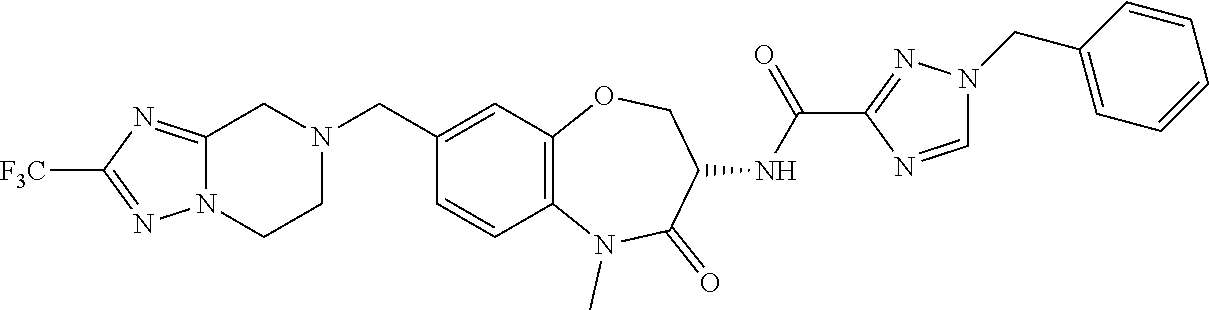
C12=C(C=C(CN3CCN4C(=NC([F3C])=N4)C3)C=C1)OCC(NC(=O)C1=NN(CC3=CC=CC=C3)C=N1)C(=O)N2C
